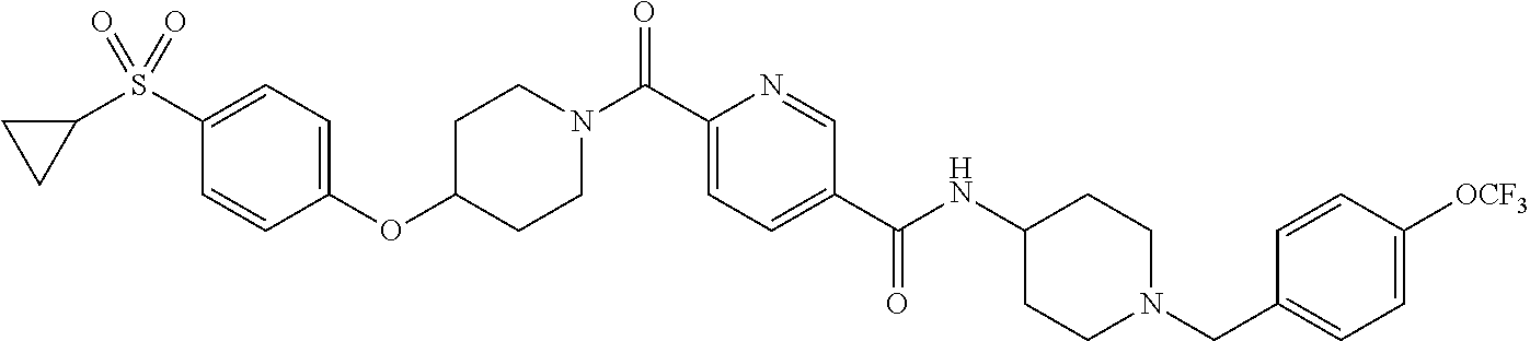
C1(OC2CCN(C(C3=CC=C(C(NC4CCN(CC5=CC=C([OCF3])C=C5)CC4)=O)C=N3)=O)CC2)=CC=C(S(C2CC2)(=O)=O)C=C1
